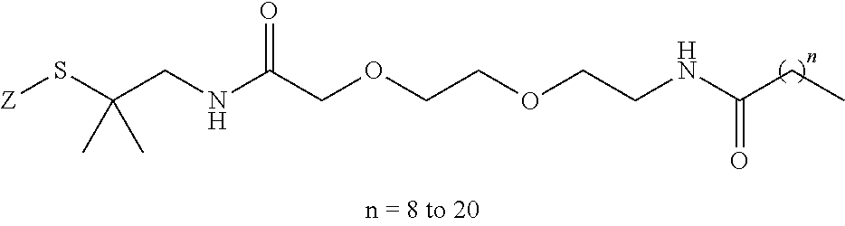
C(C(S[Z])(C)C)NC(COCCOCCNC(CC)=O)=O
